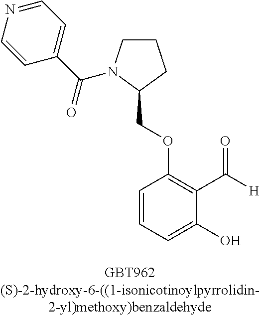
C1CN(C(=O)C2=CC=NC=C2)C(COC2=C(C([H])=O)C(O)=CC=C2)C1
